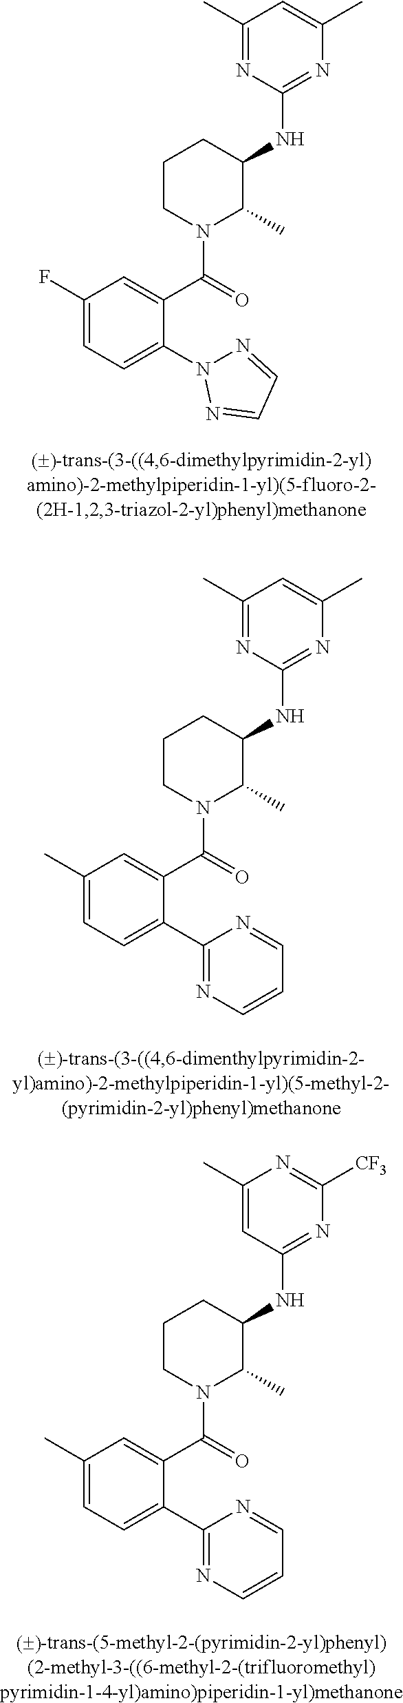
C1(F)=CC=C(N2N=CC=N2)C(C(=O)N2C(C)C(NC3=NC(C)=CC(C)=N3)CCC2)=C1.C1(C)=CC=C(C2=NC=CC=N2)C(C(=O)N2C(C)C(NC3=NC(C)=CC(C)=N3)CCC2)=C1.C1(C)=CC=C(C2=NC=CC=N2)C(C(=O)N2C(C)C(NC3=NC([CF3])=NC(C)=C3)CCC2)=C1
